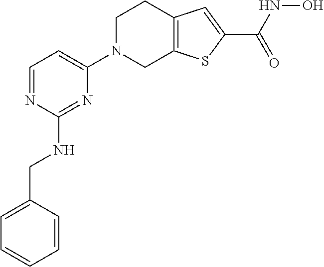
C1N(C2=CC=NC(NCC3=CC=CC=C3)=N2)CC2=C(C1)C=C(C(=O)NO)S2
